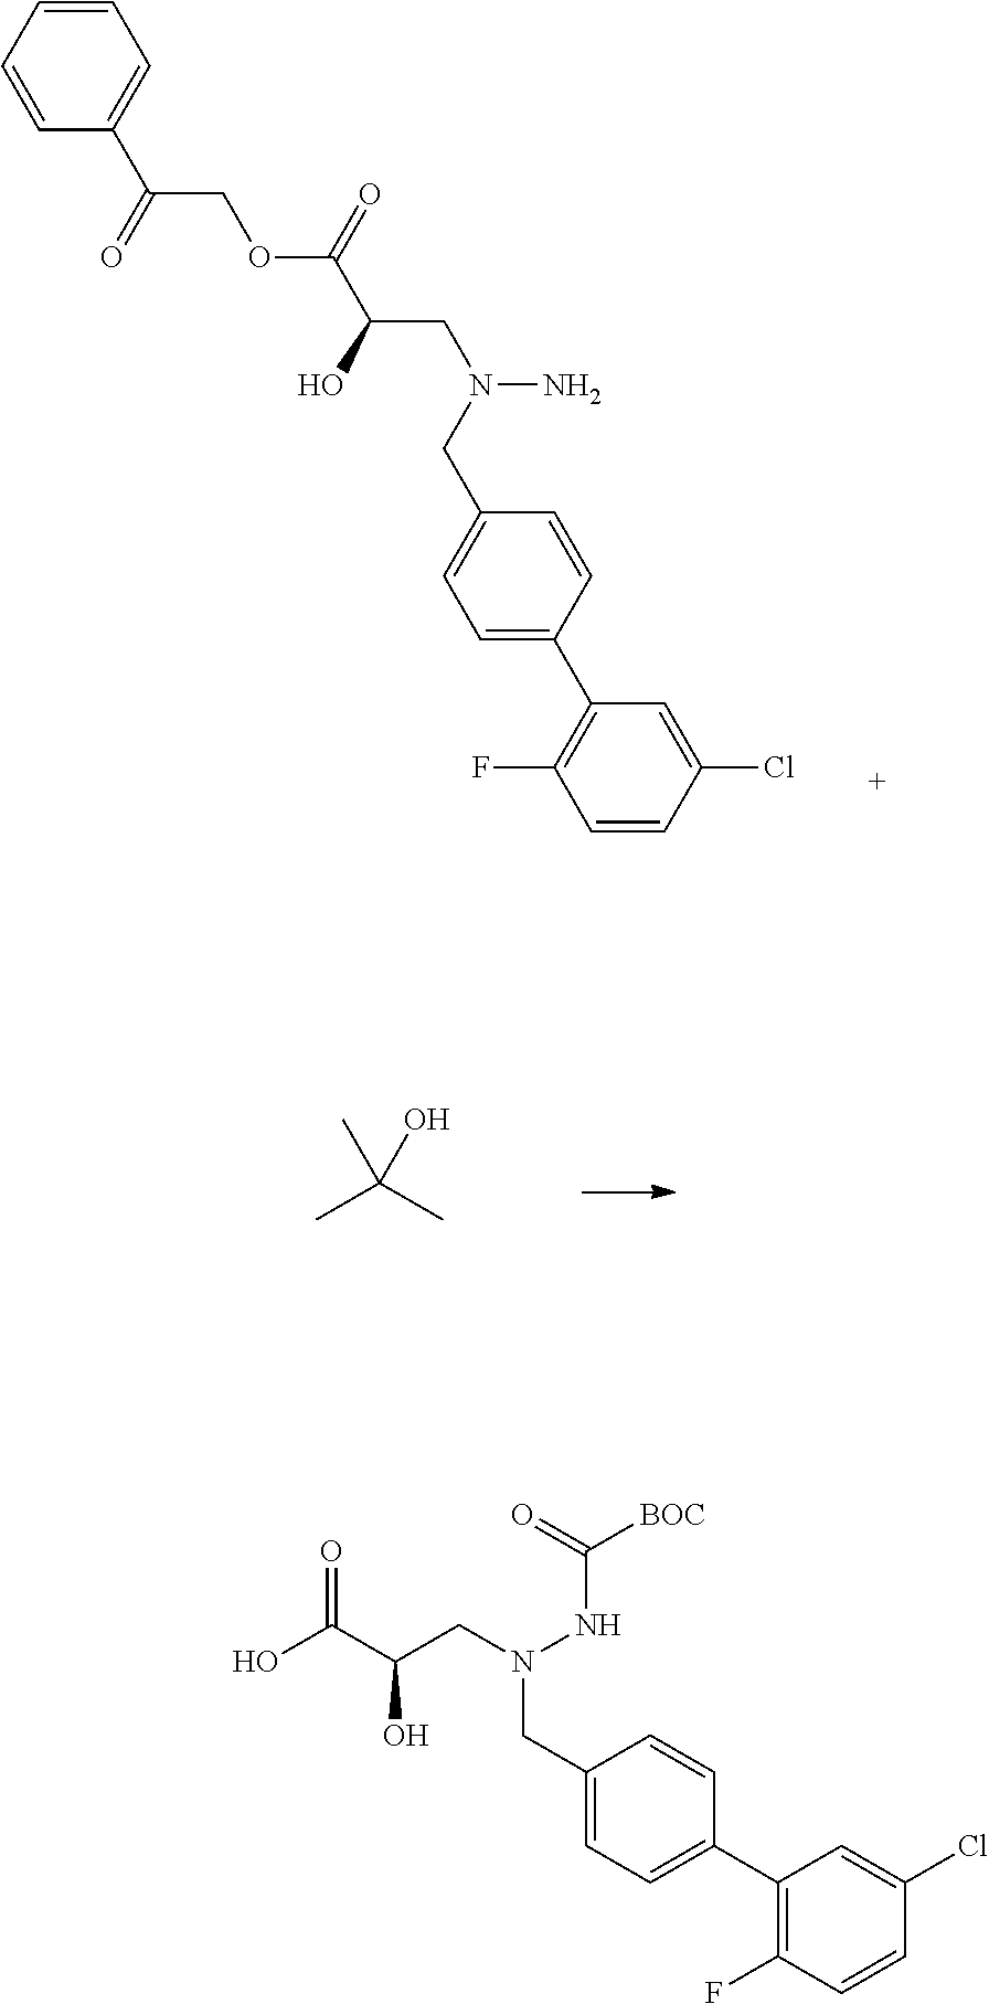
C1=CC(Cl)=CC(C2=CC=C(CN(N)CC(C(=O)OCC(C3=CC=CC=C3)=O)O)C=C2)=C1F.CC(C)(C)O.C1(CN(CC(C(O)=O)O)NC([BOC])=O)=CC=C(C2=C(F)C=CC(Cl)=C2)C=C1
